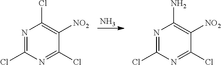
N.N1=C(Cl)N=C(Cl)C([NO2])=C1Cl.N1=C(Cl)N=C(Cl)C([NO2])=C1N
